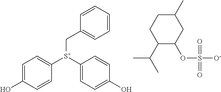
C1=C(O)C=CC([S+](C2=CC=C(O)C=C2)CC2=CC=CC=C2)=C1.C1(C(C)C)C(OS([O-])(=O)=O)CC(C)CC1
